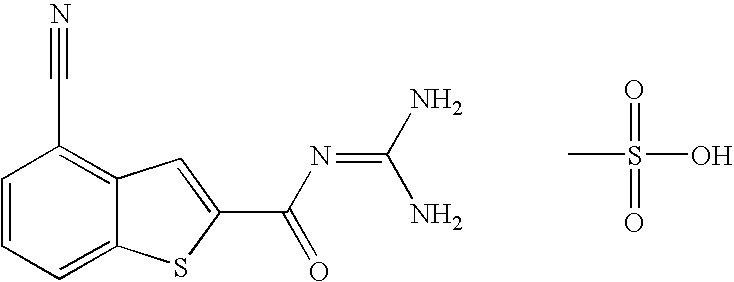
C(C1=C2C(=CC=C1)SC(C(N=C(N)N)=O)=C2)#N.CS(=O)(=O)O
